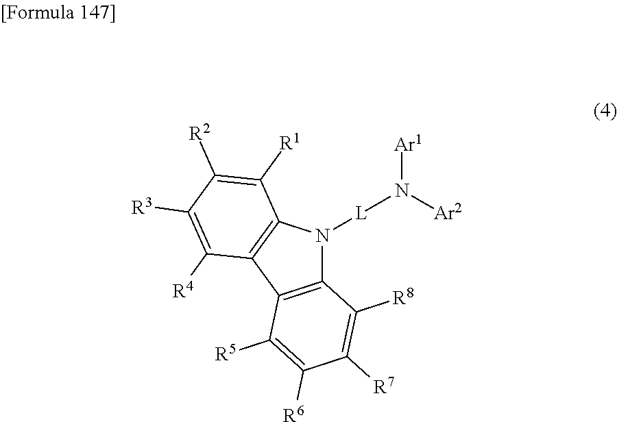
C12=C(C3=C(N1[L]N([Ar1])[Ar2])C([R1])=C([R2])C([R3])=C3[R4])C([R5])=C([R6])C([R7])=C2[R8]
